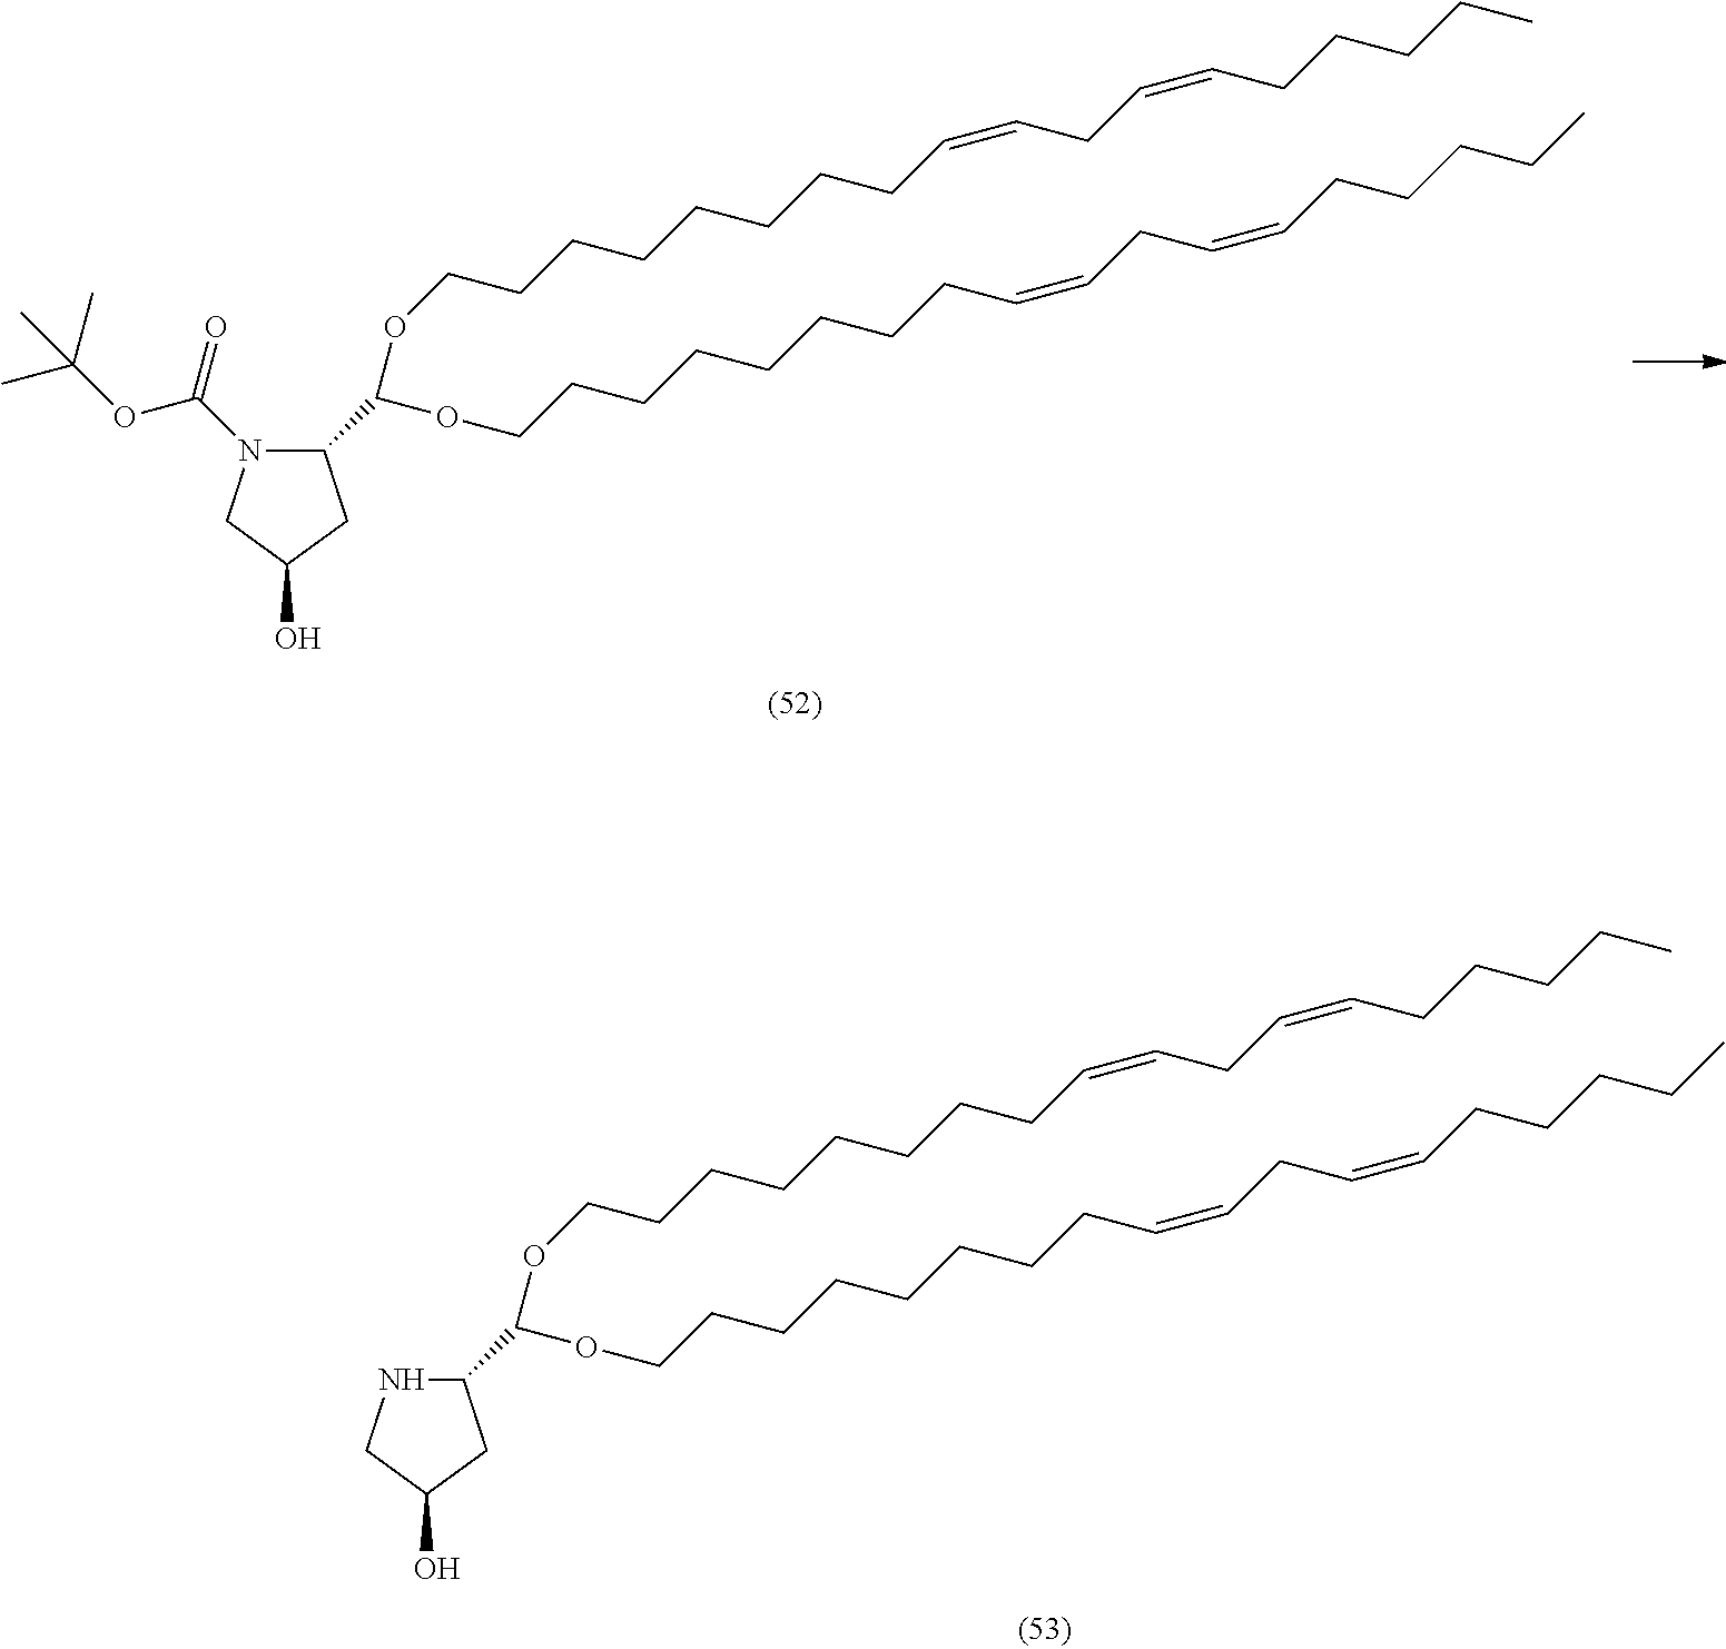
O(CCCCCCCCC=CCC=CCCCCC)C(OCCCCCCCCC=CCC=CCCCCC)C1NCC(O)C1.O(CCCCCCCCC=CCC=CCCCCC)C(OCCCCCCCCC=CCC=CCCCCC)C1N(C(=O)OC(C)(C)C)CC(O)C1
